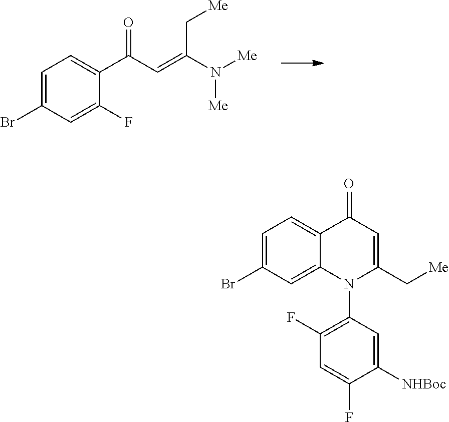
C1=C(Br)C=C(F)C(C(C=C(N([Me])[Me])C[Me])=O)=C1.C1=C(Br)C=C2C(=C1)C(=O)C=C(C[Me])N2C1=C(F)C=C(F)C([NHBoc])=C1
